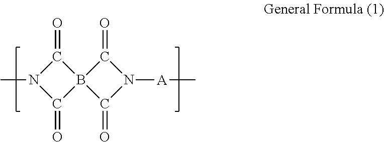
CN1C(=O)B2(C(=O)N([A]C)C2=O)C1=O
